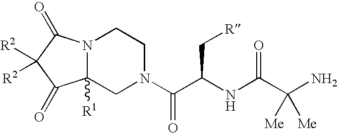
N12C([R1])(CN(C(C(NC(C(N)([Me])[Me])=O)C[R])=O)CC1)C(=O)C([R2])([R2])C2=O
